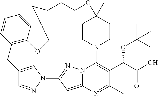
C12=CN(N=C1)C1=NN3C(=C1)N=C(C)C(C(C(O)=O)OC(C)(C)C)=C3N1CCC(C)(CC1)OCCCCCOC1=C(C2)C=CC=C1
